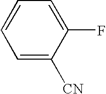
C1=C([CN])C(F)=CC=C1
